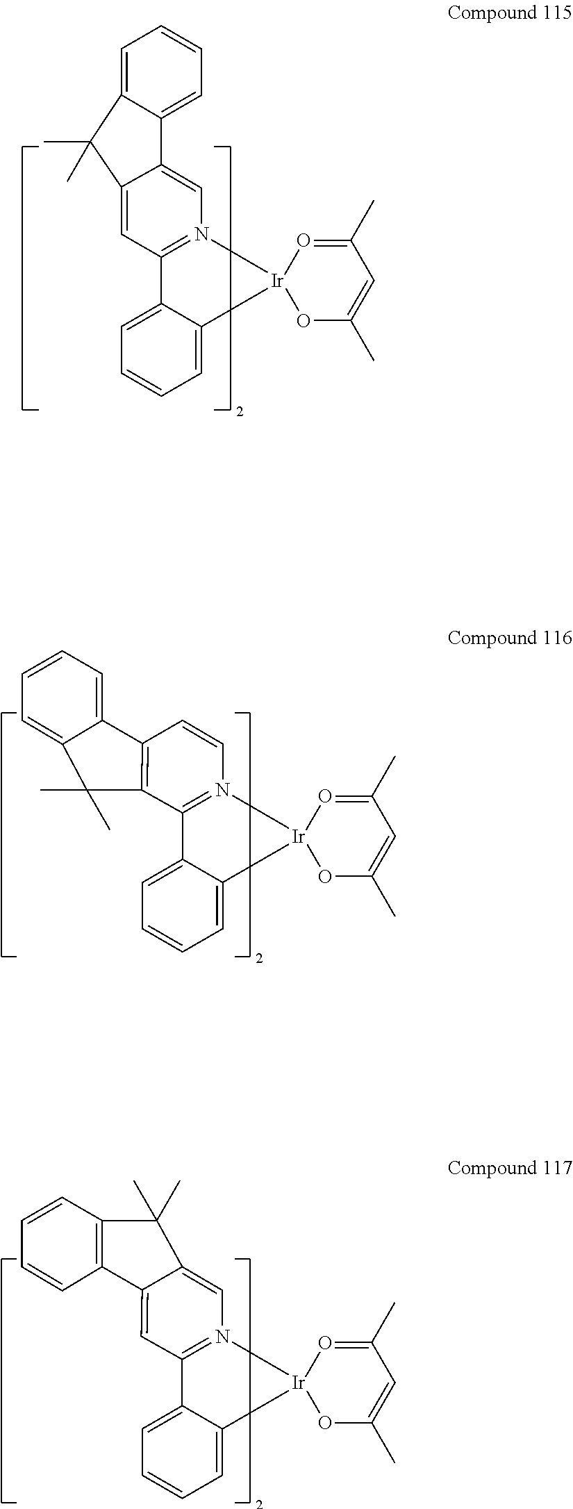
C12=N(C=CC3=C1C(C)(C)C1=CC=CC=C31)[Ir]1(C3=CC=CC=C23)OC(C)=CC(C)=O1.C1=C2C(=CN3=C1C1=CC=CC=C1[Ir]31OC(C)=CC(C)=O1)C1=CC=CC=C1C2(C)C.C1(C)(C)C2=CN3=C(C4=CC=CC=C4[Ir]34OC(C)=CC(C)=O4)C=C2C2=C1C=CC=C2
